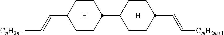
[H].[H].C(C1CCC(C2CCC(C=C[CnH2n+1])CC2)CC1)=C[CmH2m+1]
